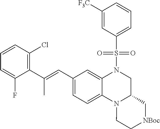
C1(C(=CC2=CC=C3C(=C2)N(S(C2=CC=CC([F3C])=C2)(=O)=O)CC2N3CC[NBoc]C2)C)=C(Cl)C=CC=C1F
